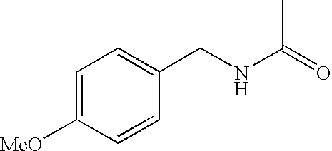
N(C(=O)C)CC1=CC=C([MeO])C=C1
